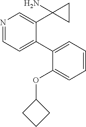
N1=CC=C(C2=CC=CC=C2OC2CCC2)C(C2(N)CC2)=C1
